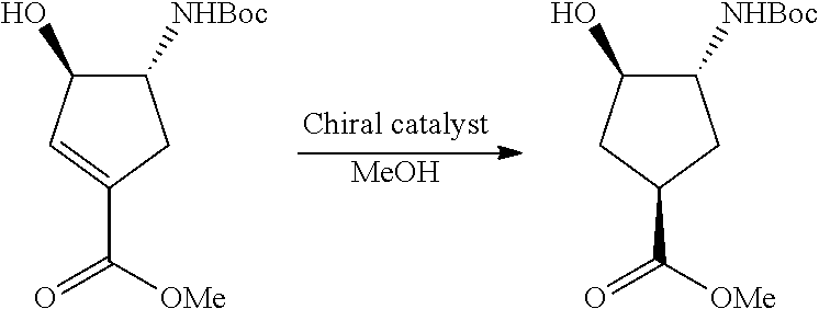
[MeOH].C1([NHBoc])C(O)C=C(C([OMe])=O)C1.C1([NHBoc])C(O)CC(C([OMe])=O)C1
